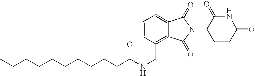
C1=CC=C2C(=C1CNC(CCCCCCCCCC)=O)C(=O)N(C1CCC(=O)NC1=O)C2=O
